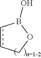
c1cCOB1O
